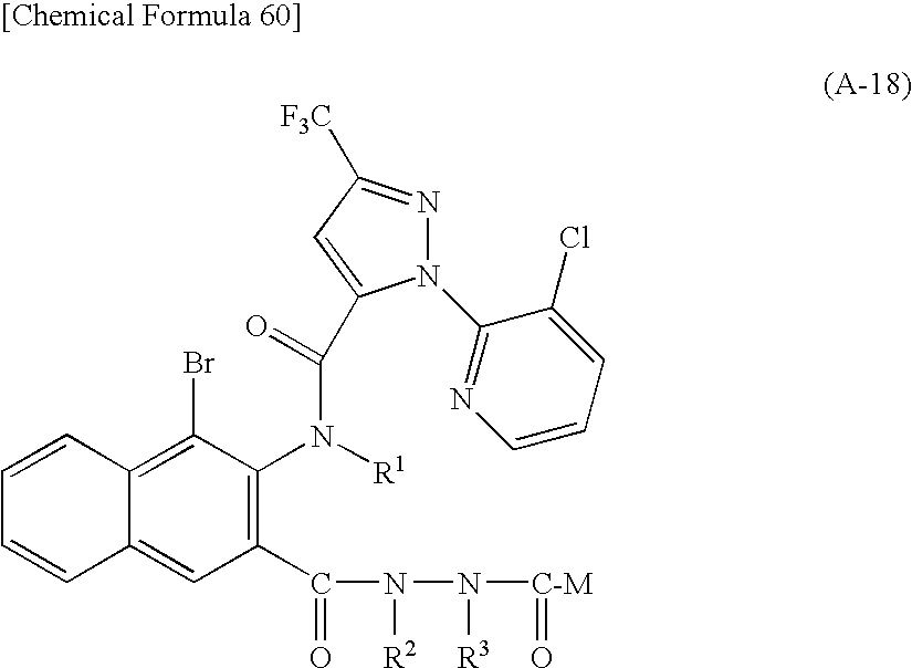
C1(C(=O)N([R2])N([R3])[C-M]=O)=C(N([R1])C(=O)C2=CC([F3C])=NN2C2=NC=CC=C2Cl)C(Br)=C2C(=C1)C=CC=C2
